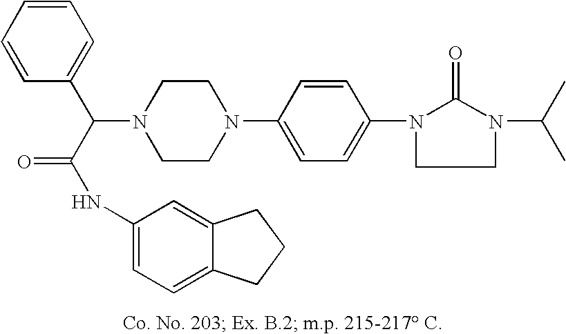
N1(C(C(NC2=CC=C3C(=C2)CCC3)=O)C2=CC=CC=C2)CCN(C2=CC=C(N3C(=O)N(C(C)C)CC3)C=C2)CC1
